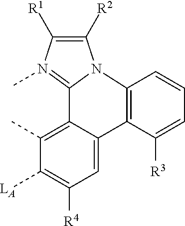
C1=C2C(=C(C)C([LA])=C1[R4])C1=N(C)C([R1])=C([R2])N1C1=C2C([R3])=CC=C1
